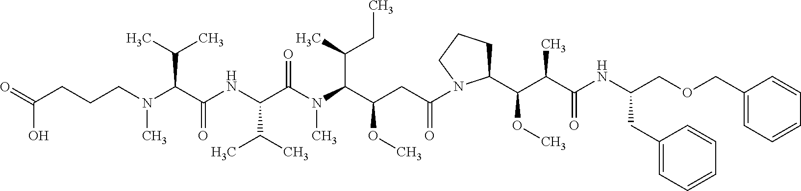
N(C(C(NC(C(N(C(C(CC(=O)N1C(C(C(C(=O)NC(COCC2=CC=CC=C2)CC2=CC=CC=C2)C)OC)CCC1)OC)C(CC)C)C)=O)C(C)C)=O)C(C)C)(C)CCCC(=O)O
